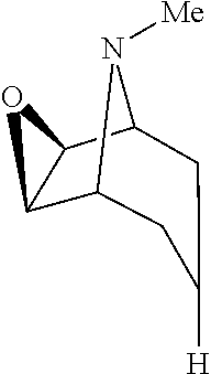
C12C3C(C(N1[Me])CC([H])C2)O3
